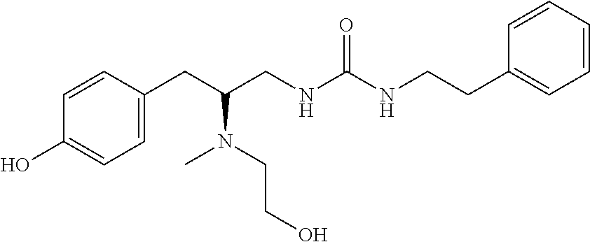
C1=C(CC(CNC(NCCC2=CC=CC=C2)=O)N(CCO)C)C=CC(O)=C1
